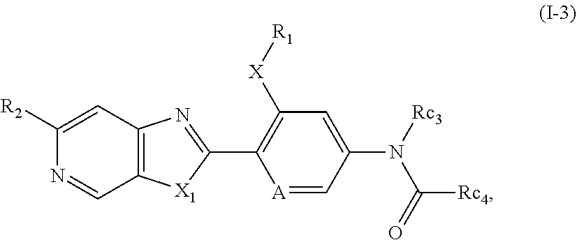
C12=C(C=C([R2])N=C1)N=C(C1=C([X][R1])C=C(N([Rc3])C(=O)[Rc4])C=[A]1)[X1]2
